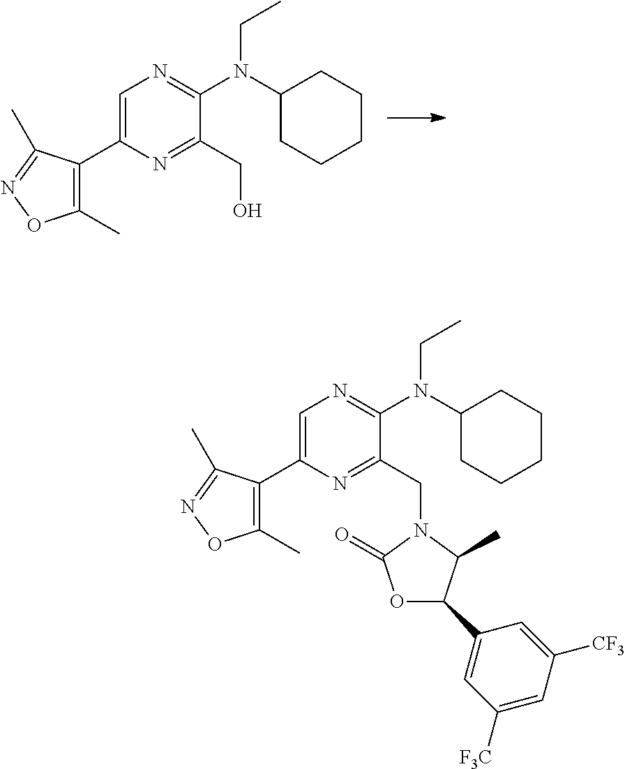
C1=C(C2=C(C)ON=C2C)N=C(CO)C(N(C2CCCCC2)CC)=N1.C1=C(C2=C(C)ON=C2C)N=C(CN2C(=O)OC(C3=CC([F3C])=CC([CF3])=C3)C2C)C(N(C2CCCCC2)CC)=N1
